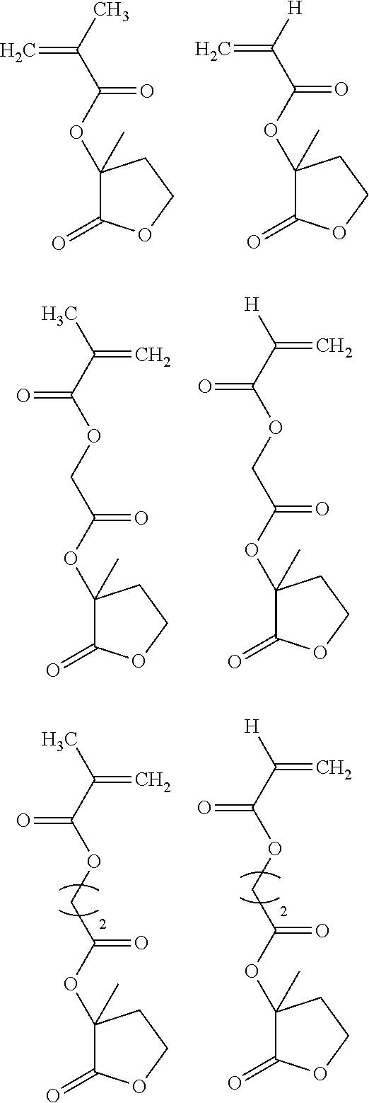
O(C(C(C)=C)=O)C1(C)C(=O)OCC1.O(C(C([H])=C)=O)C1(C)C(=O)OCC1.O(C(COC(C(C)=C)=O)=O)C1(C)C(=O)OCC1.O(C(COC(C([H])=C)=O)=O)C1(C)C(=O)OCC1.O(C(COC(C(C)=C)=O)=O)C1(C)C(=O)OCC1.O(C(COC(C([H])=C)=O)=O)C1(C)C(=O)OCC1
